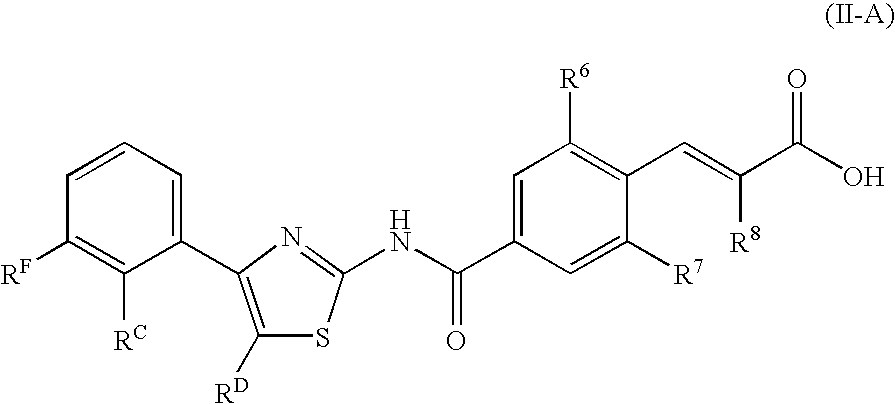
N(C(C1=CC([R6])=C(C=C([R8])C(O)=O)C([R7])=C1)=O)C1=NC(C2=CC=CC([RF])=C2[RC])=C([RD])S1
